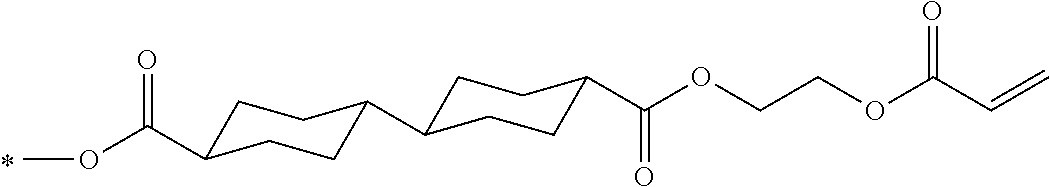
O=C(OC)C1CCC(C2CCC(C(OCCOC(=O)C=C)=O)CC2)CC1
